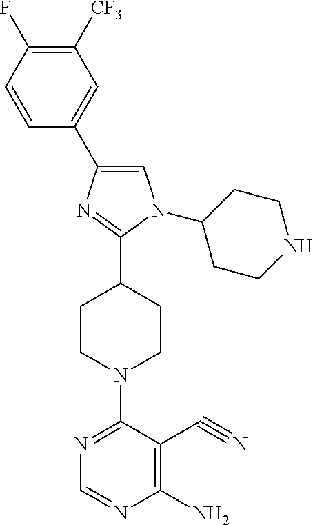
C1=C(C2=CN(C3CCNCC3)C(C3CCN(C4=NC=NC(N)=C4C#N)CC3)=N2)C=CC(F)=C1[CF3]
